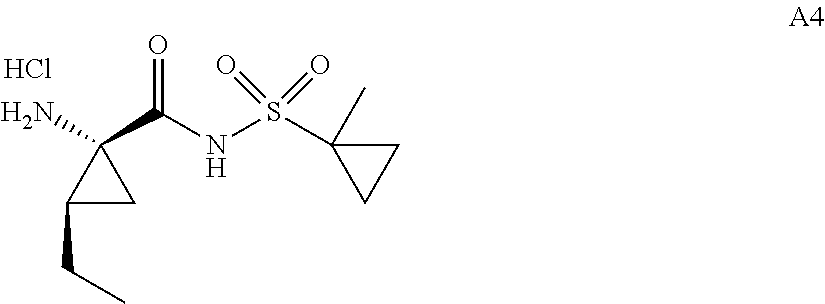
C1(CC)CC1(N)C(NS(C1(C)CC1)(=O)=O)=O.Cl
